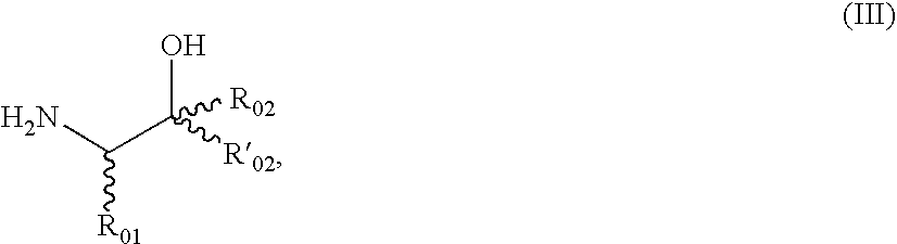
NC(C([R02])(O)[R02])[R01]
